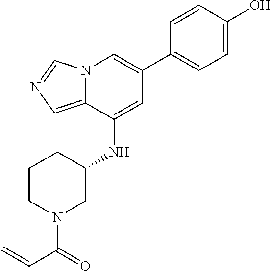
C1=CC(O)=CC=C1C1=CN2C(=CN=C2)C(NC2CCCN(C(=O)C=C)C2)=C1
